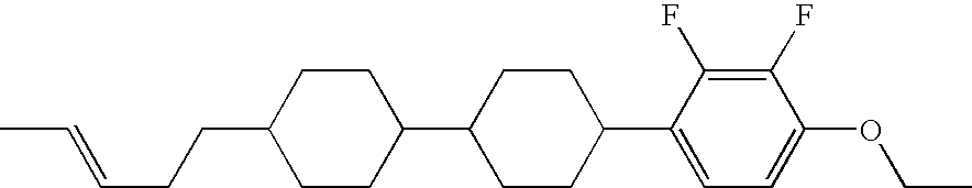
C1CC(CCC=CC)CCC1C1CCC(C2=CC=C(OCC)C(F)=C2F)CC1
